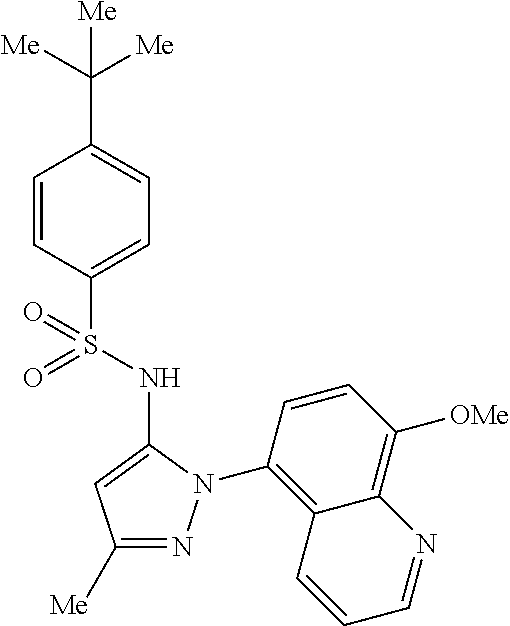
C1=CC(S(=O)(NC2=CC([Me])=NN2C2=C3C(=C([OMe])C=C2)N=CC=C3)=O)=CC=C1C([Me])([Me])[Me]
